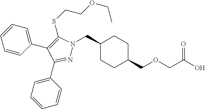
C1(CN2N=C(C3=CC=CC=C3)C(C3=CC=CC=C3)=C2SCCOCC)CCC(COCC(O)=O)CC1
